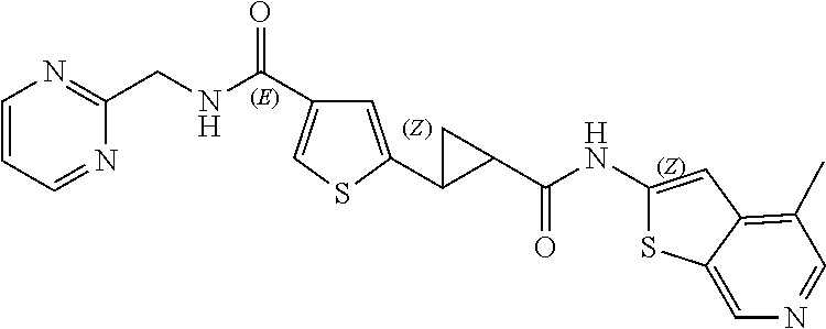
C1=CC=NC(CNC(=O)C2=CSC(C3CC3C(=O)NC3=CC4=C(C)C=NC=C4S3)=C2)=N1
